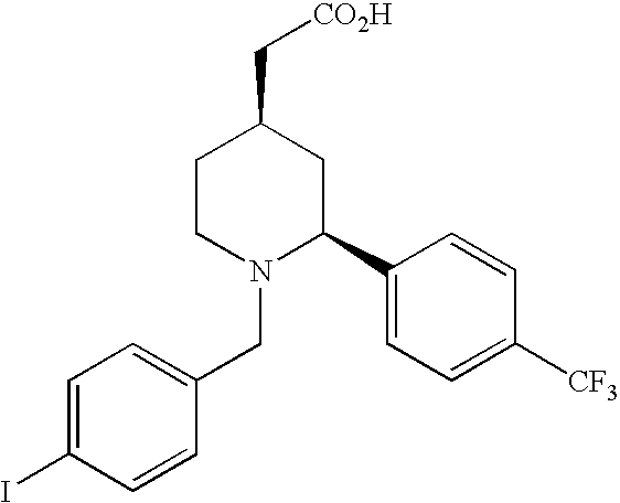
C1CN(CC2=CC=C(I)C=C2)C(C2=CC=C([CF3])C=C2)CC1C[CO2H]
